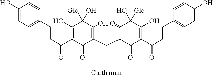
C1(O)=CC=C(C=CC(C2=C(O)C([Glc])(O)C(O)=C(CC3C(=O)C(O)([Glc])C(O)=C(C(C=CC4=CC=C(O)C=C4)=O)C3=O)C2=O)=O)C=C1
